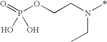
C(N(*)CC)COP(=O)(O)O
